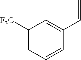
C1([F3C])=CC=CC(C=C)=C1
